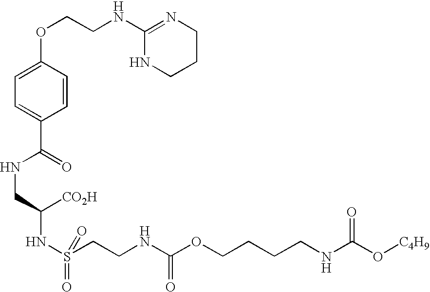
C1=C(OCCNC2=NCCCN2)C=CC(C(=O)NCC(NS(CCNC(OCCCCNC(O[C4H9])=O)=O)(=O)=O)[CO2H])=C1
